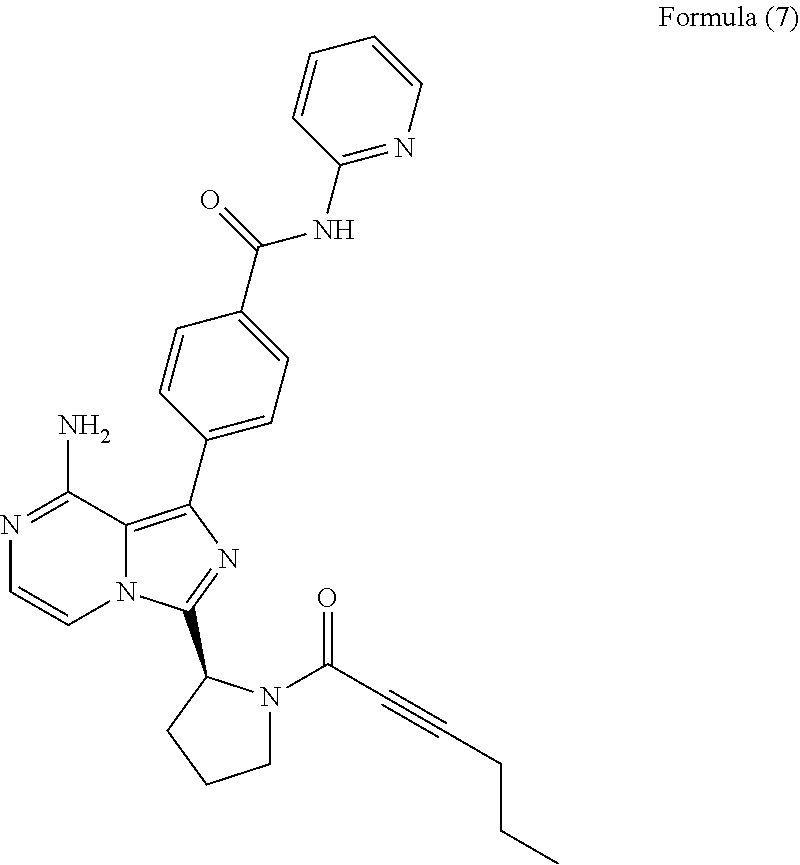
N1=C(N)C2=C(C3=CC=C(C(=O)NC4=NC=CC=C4)C=C3)N=C(C3N(C(C#CCCC)=O)CCC3)N2C=C1
